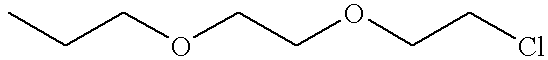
CCCOCCOCCCl
